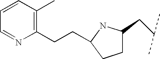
C1C(CC(C)C)NC(CCC2=C(C)C=CC=N2)C1
